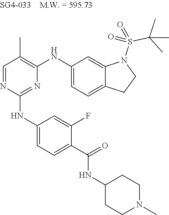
N1=C(NC2=CC=C(C(=O)NC3CCN(C)CC3)C(F)=C2)N=CC(C)=C1NC1=CC=C2C(=C1)N(S(=O)(C(C)(C)C)=O)CC2
